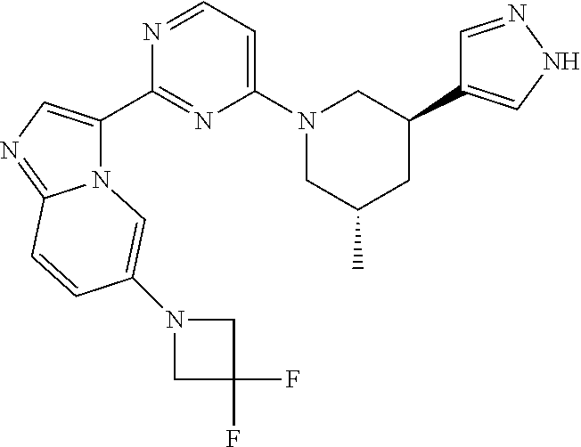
C1(C2=CNN=C2)CN(C2=CC=NC(C3=CN=C4N3C=C(N3CC(F)(F)C3)C=C4)=N2)CC(C)C1
